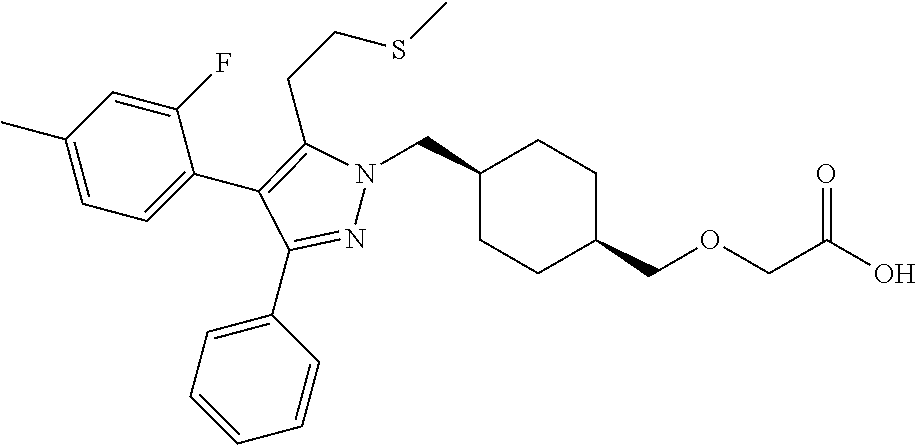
C1(CN2N=C(C3=CC=CC=C3)C(C3=CC=C(C)C=C3F)=C2CCSC)CCC(COCC(O)=O)CC1
